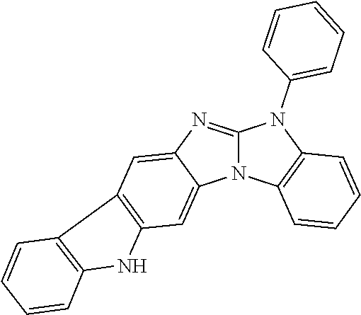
N12C(=NC3=CC4=C(C=C13)NC1=C4C=CC=C1)N(C1=CC=CC=C1)C1=C2C=CC=C1
